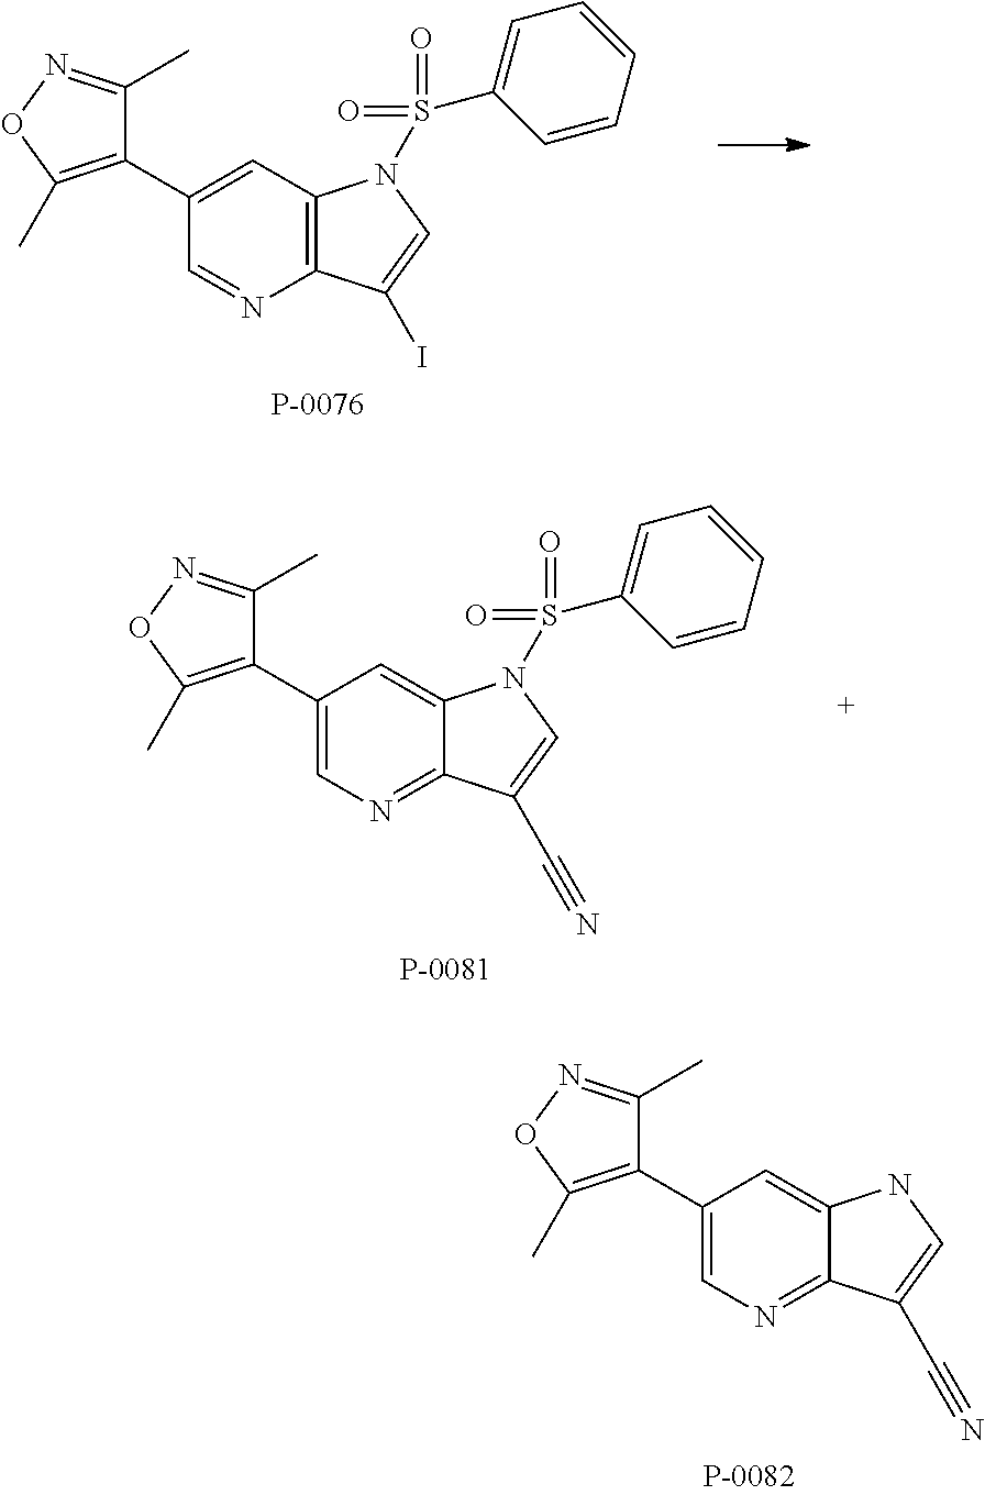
C1(C)=NOC(C)=C1C1=CN=C2C(=C1)NC=C2C#N.C1(C)=NOC(C)=C1C1=CC2=C(N=C1)C(I)=CN2S(=O)(=O)C1=CC=CC=C1.C1(C)=NOC(C)=C1C1=CN=C2C(=C1)N(S(=O)(=O)C1=CC=CC=C1)C=C2C#N
